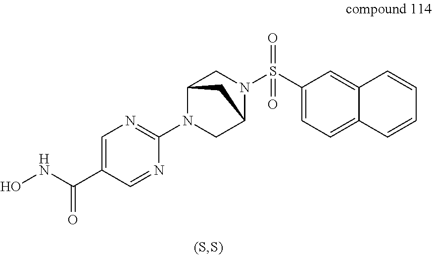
C1=C(C(NO)=O)C=NC(N2CC3N(S(C4=CC=C5C(=C4)C=CC=C5)(=O)=O)CC2C3)=N1
